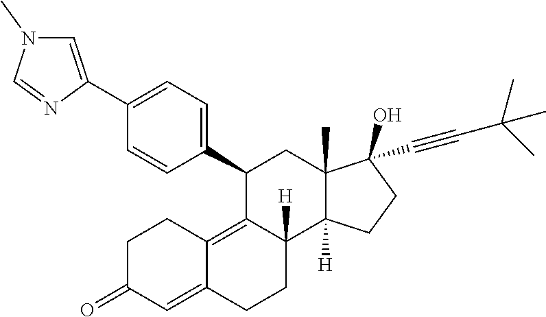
C1(C2=CC=C(C3=CN(C)C=N3)C=C2)C2=C3C(=CC(=O)CC3)CCC2([H])C2([H])C(C)(C1)C(C#CC(C)(C)C)(O)CC2
